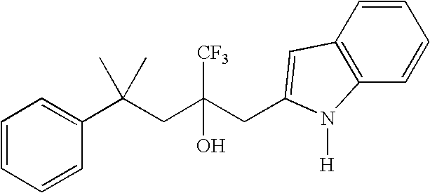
C1=CC=CC(C(CC(CC2=CC3=C(C=CC=C3)N2[H])([CF3])O)(C)C)=C1
